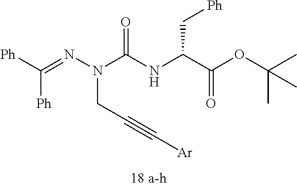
[Ph]C(=NN(C(NC(C(OC(C)(C)C)=O)C[Ph])=O)CC#C[Ar])[Ph]
